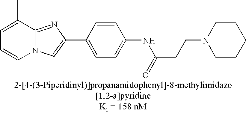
C1=C(C)C2=NC(C3=CC=C(NC(CCN4CCCCC4)=O)C=C3)=CN2C=C1
